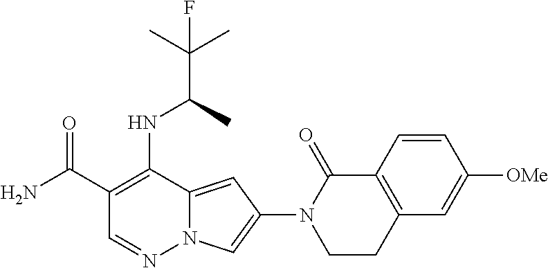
C1(C(N)=O)=C(NC(C(C)(C)F)C)C2=CC(N3CCC4=C(C3=O)C=CC([OMe])=C4)=CN2N=C1
